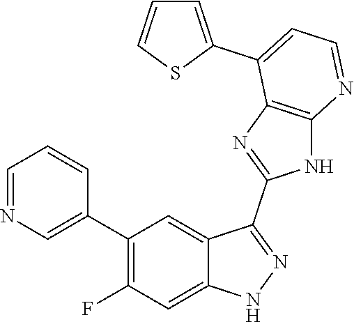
C1=NC=C(C2=C(F)C=C3C(=C2)C(C2=NC4=C(N2)N=CC=C4C2=CC=CS2)=NN3)C=C1
